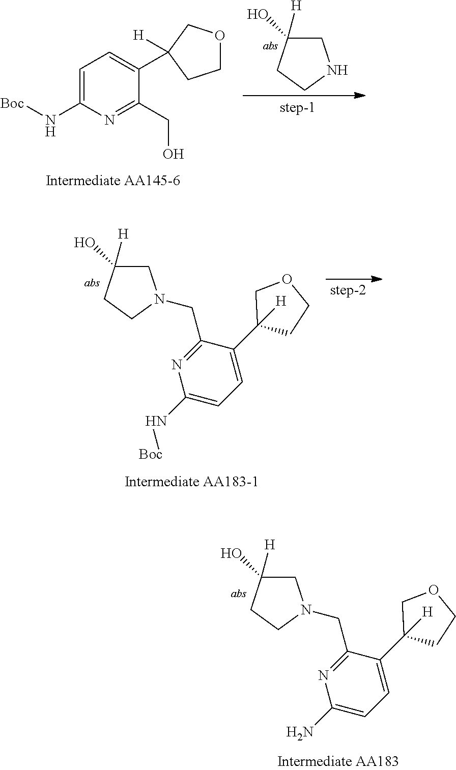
C1C([H])(O)CCN1.C1=C(N[Boc])N=C(CO)C(C2([H])COCC2)=C1.C1(C2([H])CCOC2)=CC=C(N[Boc])N=C1CN1CC([H])(O)CC1.C1(C2([H])CCOC2)=CC=C(N)N=C1CN1CC([H])(O)CC1
